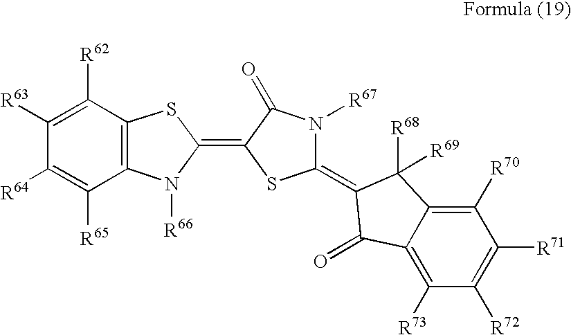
C1([R64])=C([R65])C2=C(C([R62])=C1[R63])SC(=C1C(=O)N([R67])C(=C3C([R69])([R68])C4=C([R70])C([R71])=C([R72])C([R73])=C4C3=O)S1)N2[R66]
